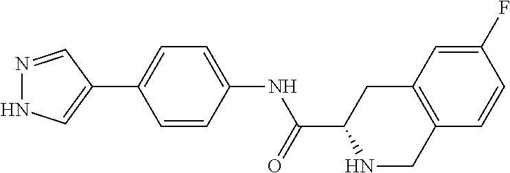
N1=CC(C2=CC=C(NC(=O)C3NCC4=C(C3)C=C(F)C=C4)C=C2)=CN1
